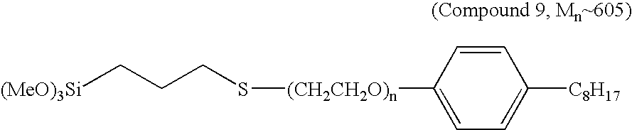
[(MeO)3Si]CCCS[(CH2CH2O)n]C1=CC=C([C8H17])C=C1
